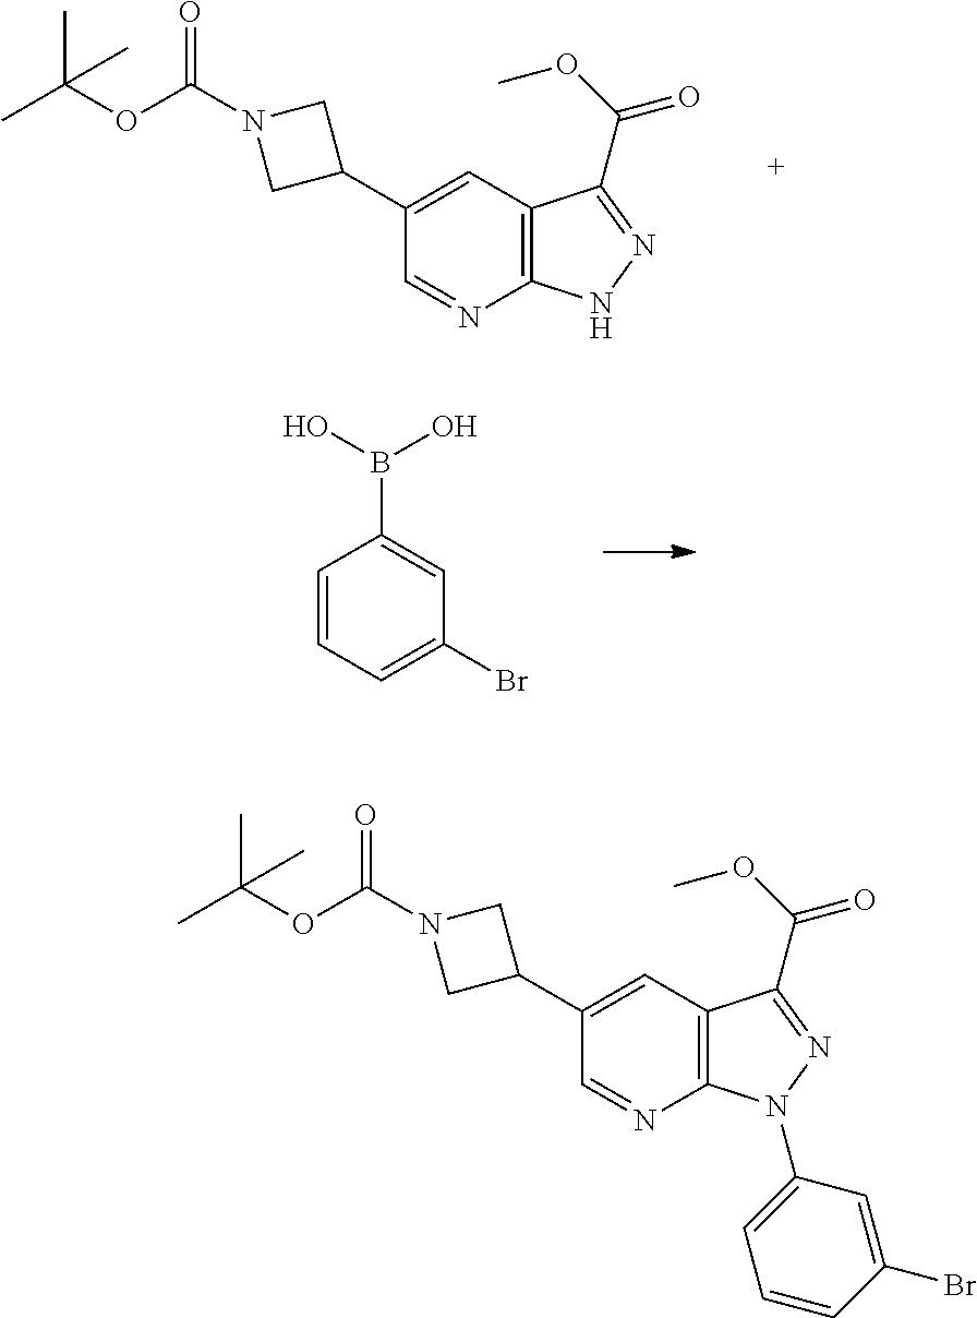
C1(C2CN(C(OC(C)(C)C)=O)C2)=CC2=C(N=C1)NN=C2C(OC)=O.C1=CC=C(Br)C=C1B(O)O.C1(C2CN(C(OC(C)(C)C)=O)C2)=CC2=C(N=C1)N(C1=CC=CC(Br)=C1)N=C2C(OC)=O
